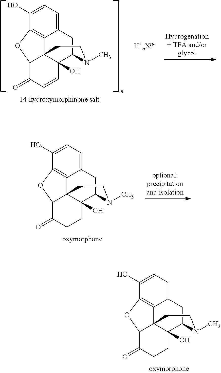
C12=C3C(O)=CC=C1CC1C4(O)C2(C(C(=O)C=C4)O3)CCN1C.[H+nXn-].C12=C3C(O)=CC=C1CC1C4(O)C2(C(C(=O)CC4)O3)CCN1C.C12=C3C(O)=CC=C1CC1C4(O)C2(C(C(=O)CC4)O3)CCN1C
